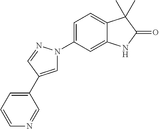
C1=C(C2=CC=CN=C2)C=NN1C1=CC=C2C(=C1)NC(=O)C2(C)C
